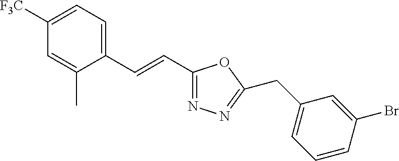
C1([F3C])=CC=C(C=CC2=NN=C(CC3=CC=CC(Br)=C3)O2)C(C)=C1
